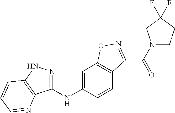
C1(NC2=CC3=C(C=C2)C(C(N2CCC(F)(F)C2)=O)=NO3)=NNC2=C1N=CC=C2
